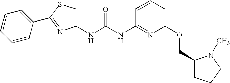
C1(C2=NC(NC(NC3=NC(OCC4CCCN4C)=CC=C3)=O)=CS2)=CC=CC=C1
